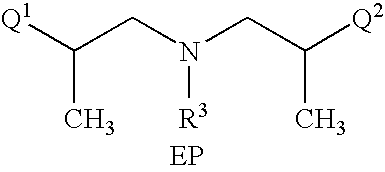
C(CN(CC([Q2])C)[R3])([Q1])C.[EP]
